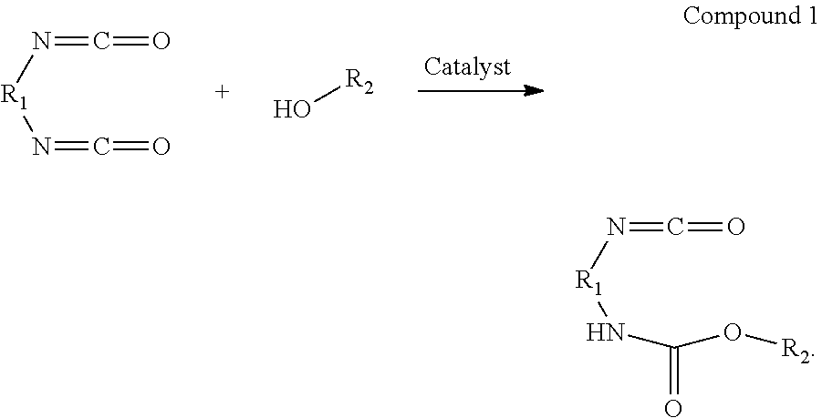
N([R1]N=C=O)=C=O.O[R2].N([R1]NC(O[R2])=O)=C=O
